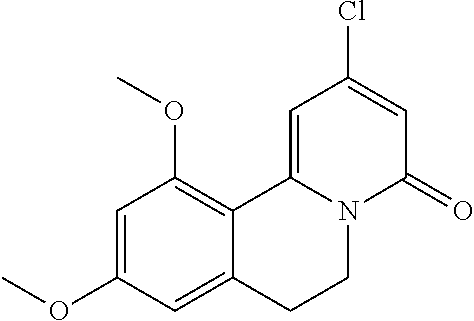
C1=C(OC)C=C2C(=C1OC)C1=CC(Cl)=CC(=O)N1CC2
